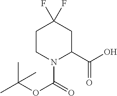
C1CN(C(=O)OC(C)(C)C)C(C(O)=O)CC1(F)F
